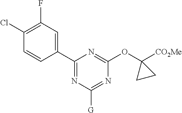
C1(C2=CC(F)=C(Cl)C=C2)=NC([G])=NC(OC2([CO2Me])CC2)=N1
